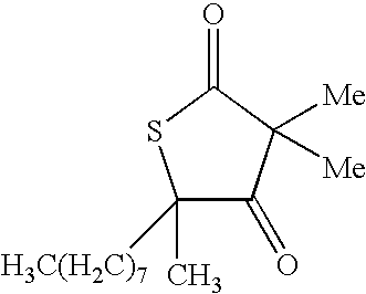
C1([H3C(H2C)7])(C)C(=O)C([Me])([Me])C(=O)S1
